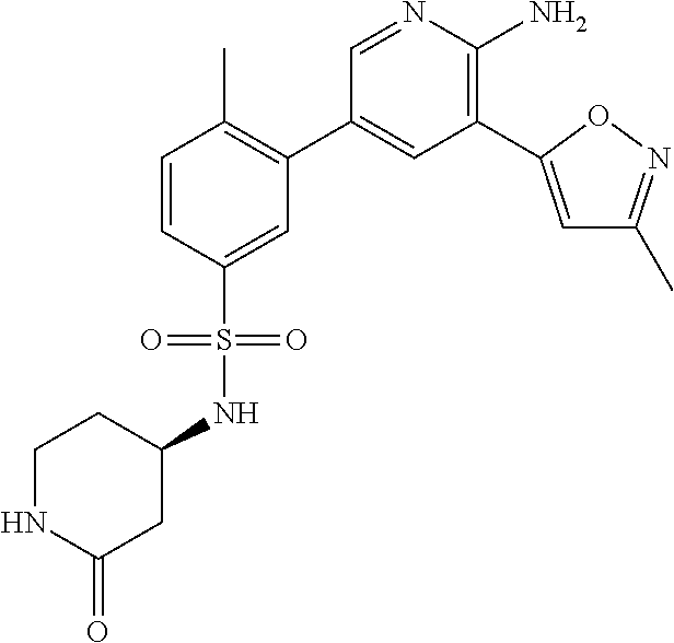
C1=NC(N)=C(C2=CC(C)=NO2)C=C1C1=C(C)C=CC(S(=O)(=O)NC2CCNC(=O)C2)=C1
